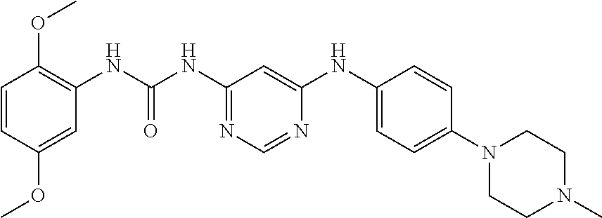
C1=CC(OC)=CC(NC(NC2=NC=NC(NC3=CC=C(N4CCN(C)CC4)C=C3)=C2)=O)=C1OC
